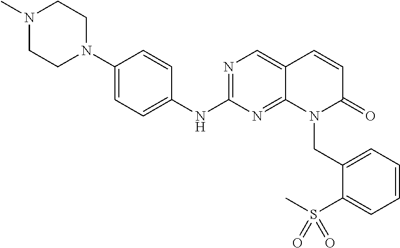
N1(C)CCN(C2=CC=C(NC3=NC=C4C(=N3)N(CC3=CC=CC=C3S(=O)(C)=O)C(=O)C=C4)C=C2)CC1
